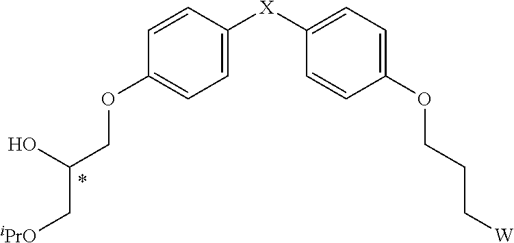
C1=CC([X]C2=CC=C(OCCC[W])C=C2)=CC=C1OCC(O)C[iPrO]
